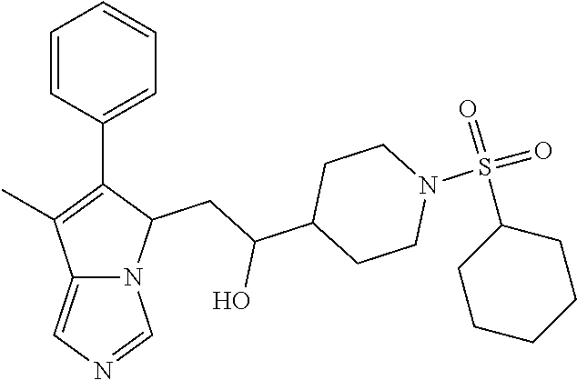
C12=CN=CN1C(CC(C1CCN(S(C3CCCCC3)(=O)=O)CC1)O)C(C1=CC=CC=C1)=C2C
